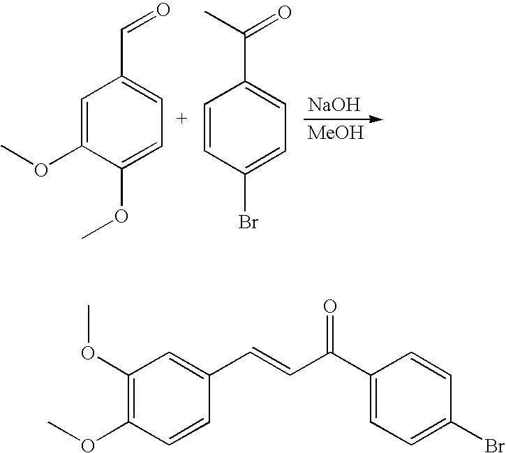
C1(OC)=C(OC)C=CC(C=CC(C2=CC=C(Br)C=C2)=O)=C1.[NaOH].[MeOH].C1(C(C)=O)=CC=C(Br)C=C1.C1(C=O)=CC=C(OC)C(OC)=C1
